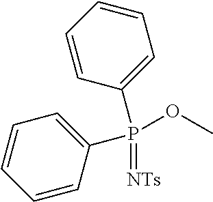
C1=CC(P(C2=CC=CC=C2)(=[NTs])OC)=CC=C1
